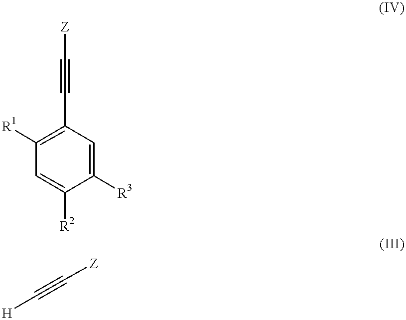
C1([R3])=CC(C#C[Z])=C([R1])C=C1[R2].[H]C#C[Z]
